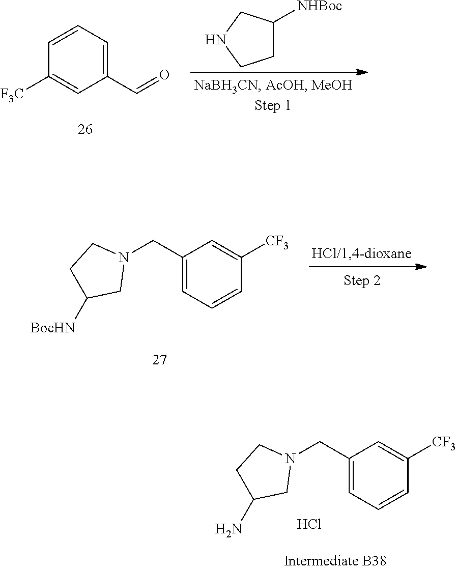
C1C([NHBoc])CNC1.C1=CC=C(C=O)C=C1[F3C].C1(CN2CCC([BocHN])C2)=CC=CC([CF3])=C1.C1(CN2CCC(N)C2)=CC=CC([CF3])=C1.Cl
